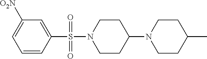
C1([O2N])=CC=CC(S(N2CCC(N3CCC(C)CC3)CC2)(=O)=O)=C1
